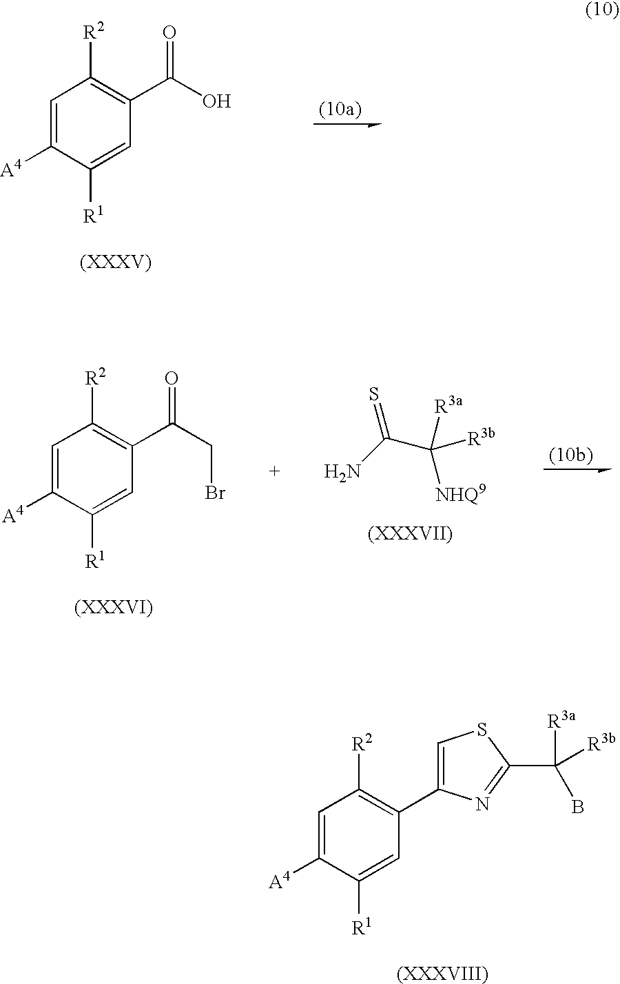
C1=C([A4])C([R1])=CC(C(O)=O)=C1[R2].C1=C([A4])C([R1])=CC(C(CBr)=O)=C1[R2].NC(C([NHQ9])([R3b])[R3a])=S.C1=C([A4])C([R1])=CC(C2=CSC(C(B)([R3a])[R3b])=N2)=C1[R2]
